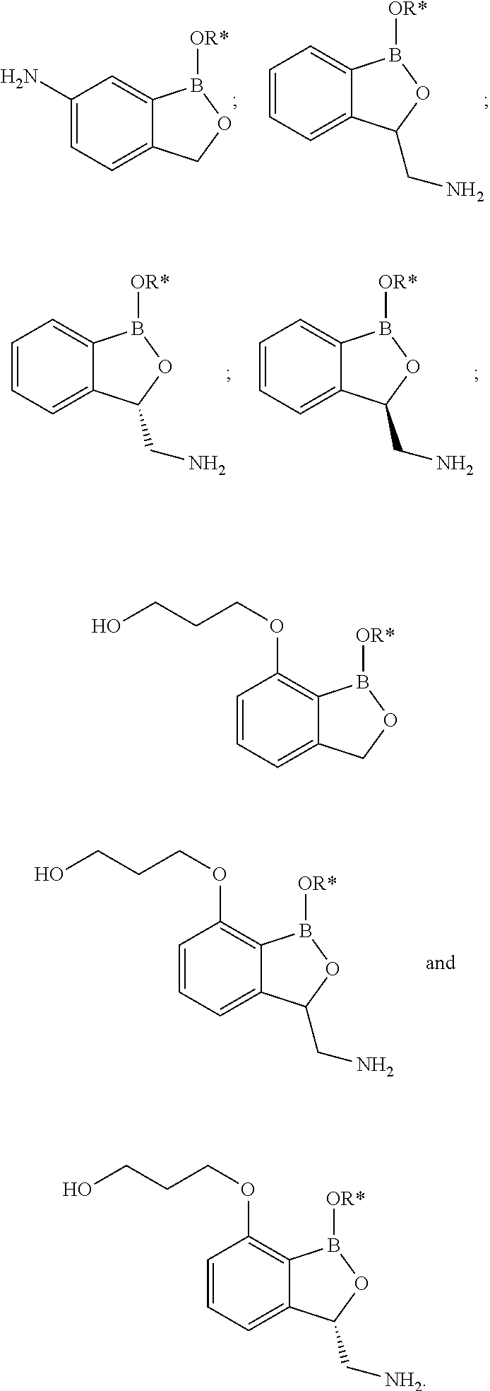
C1=CC=C2C(=C1OCCCO)B([OR*])OC2CN.C1(N)=CC=C2C(=C1)B([OR*])OC2.C1=CC=C2C(=C1)B([OR*])OC2CN.C1=CC=C2C(=C1)B([OR*])OC2CN.C1=CC=C2C(=C1)B([OR*])OC2CN.C1=CC=C2C(=C1OCCCO)B([OR*])OC2.C1=CC=C2C(=C1OCCCO)B([OR*])OC2C[NH2]
